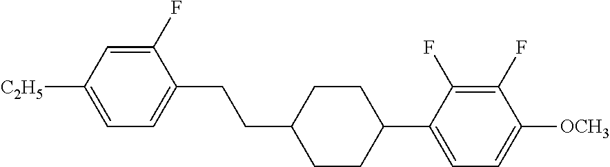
C1(F)=CC([C2H5])=CC=C1CCC1CCC(C2=CC=C([OCH3])C(F)=C2F)CC1
